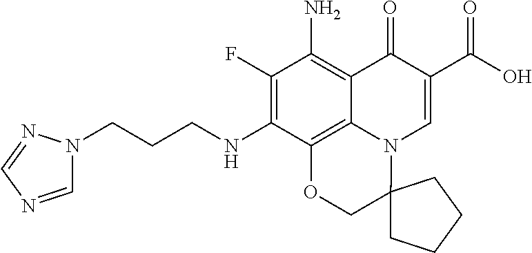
C1(F)=C(NCCCN2C=NC=N2)C2=C3C(=C1N)C(=O)C(C(O)=O)=CN3C1(CO2)CCCC1
